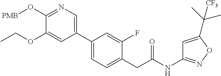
C1(C2=CN=C(O[PMB])C(OCC)=C2)=CC=C(CC(NC2=NOC(C(C)(C)[CF3])=C2)=O)C(F)=C1
